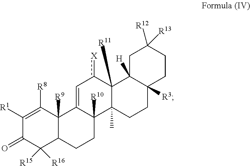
C1([R1])=C([R8])C2([R9])C(C([R16])([R15])C1=O)CCC1([R10])C2=Cc([X])C2([R11])C1(C)CCC1([R3])C2([H])CC([R13])([R12])CC1
